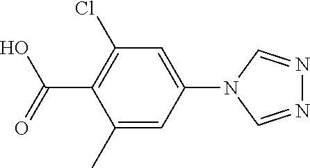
C1(C)=CC(N2C=NN=C2)=CC(Cl)=C1C(=O)O
